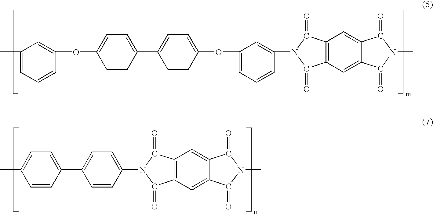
CC1=CC=CC(OC2=CC=C(C3=CC=C(OC4=CC=CC(N5C(=O)C6=C(C=C7C(=C6)C(=O)N(C)C7=O)C5=O)=C4)C=C3)C=C2)=C1.CC1=CC=C(C2=CC=C(N3C(=O)C4=C(C=C5C(=C4)C(=O)N(C)C5=O)C3=O)C=C2)C=C1
